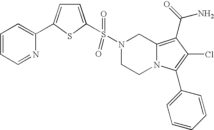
S(N1CCN2C(=C(C(N)=O)C(Cl)=C2C2=CC=CC=C2)C1)(=O)(=O)C1=CC=C(C2=CC=CC=N2)S1
